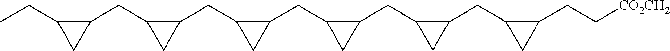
CCC1CC1CC1CC1CC1CC1CC1CC1CC1CC1CC1CC1CC[CO2CH2]
